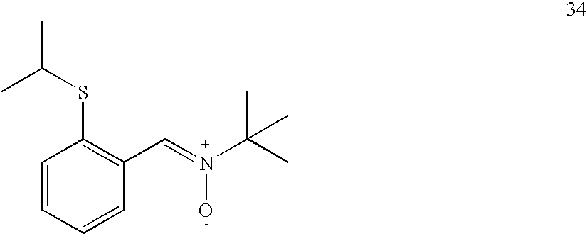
C1=CC=CC(C=N(C(C)(C)C)O)=C1SC(C)C
